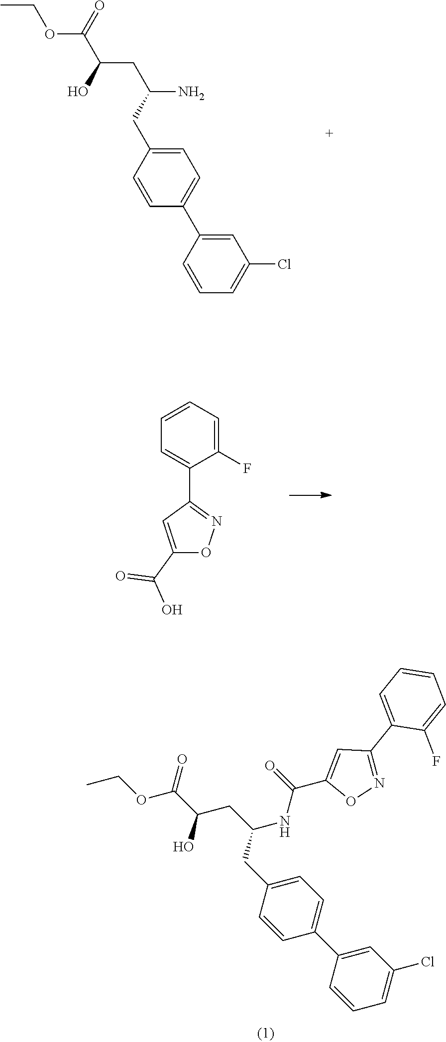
O(C(=O)C(CC(CC1=CC=C(C2=CC(Cl)=CC=C2)C=C1)NC(C1=CC(C2=CC=CC=C2F)=NO1)=O)O)CC.O(C(=O)C(CC(N)CC1=CC=C(C2=CC(Cl)=CC=C2)C=C1)O)CC.C1(C(O)=O)=CC(C2=CC=CC=C2F)=NO1
